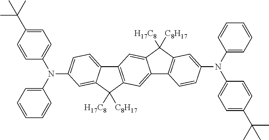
C12=CC3=C(C=C1C([H17C8])([C8H17])C1=C2C=CC(N(C2=CC=C(C(C)(C)C)C=C2)C2=CC=CC=C2)=C1)C1=CC=C(N(C2=CC=C(C(C)(C)C)C=C2)C2=CC=CC=C2)C=C1C3([H17C8])[C8H17]
